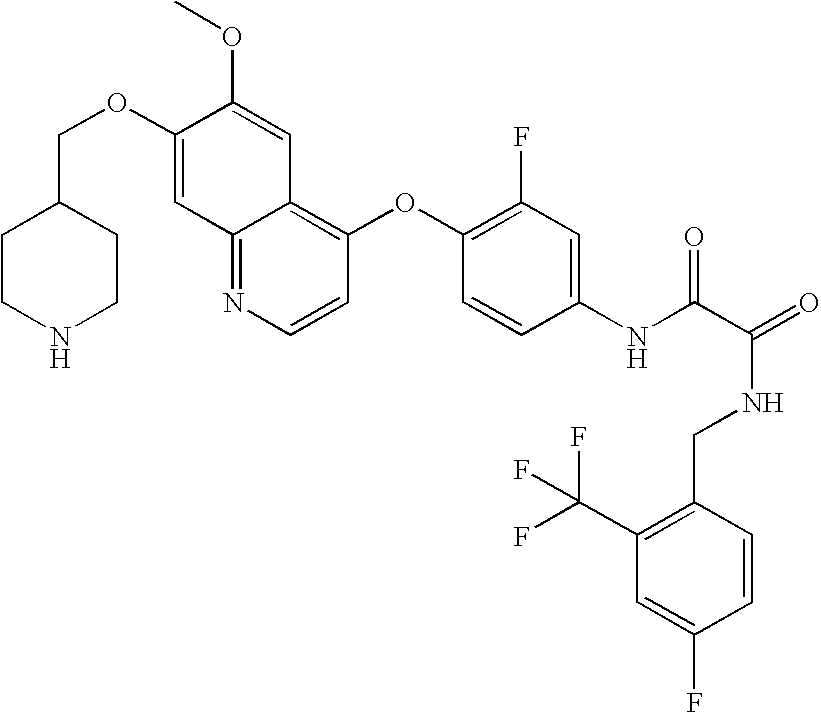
C12=NC=CC(OC3=C(F)C=C(NC(C(=O)NCC4=C(C(F)(F)F)C=C(F)C=C4)=O)C=C3)=C1C=C(OC)C(OCC1CCNCC1)=C2
